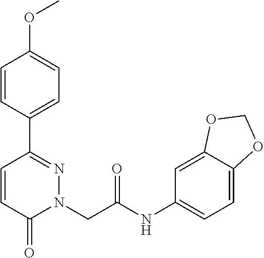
C1=CC(C2=NN(CC(NC3=CC=C4C(=C3)OCO4)=O)C(=O)C=C2)=CC=C1OC
